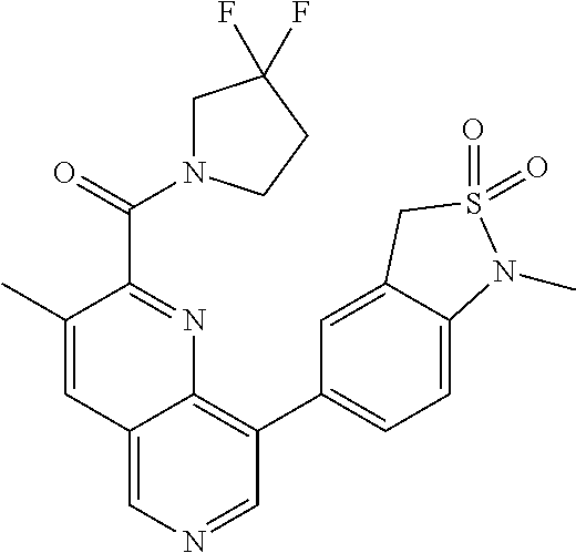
C1(C)=CC2=CN=CC(C3=CC=C4C(=C3)CS(=O)(=O)N4C)=C2N=C1C(N1CC(F)(F)CC1)=O
